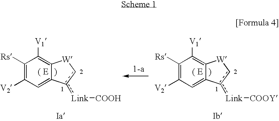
C1([Rs])=C([V2])C=C2C(=C1[V1])[W]cc2[Link][COOH].C1([Rs])=C([V2])C=C2C(=C1[V1])[W]cc2[Link][COOY]
